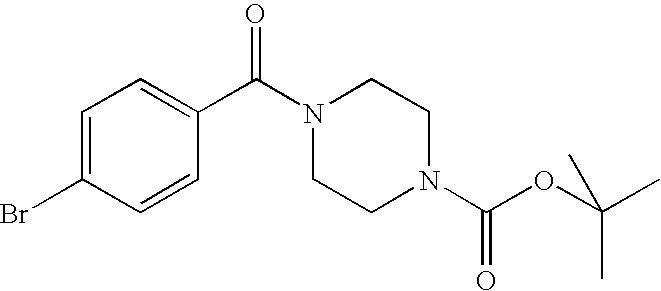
C1=C(Br)C=CC(C(N2CCN(C(OC(C)(C)C)=O)CC2)=O)=C1
